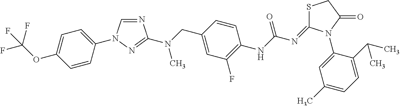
N1=CN(C2=CC=C(OC(F)(F)F)C=C2)N=C1N(CC1=CC(F)=C(NC(N=C2SCC(=O)N2C2=CC(C)=CC=C2C(C)C)=O)C=C1)C
